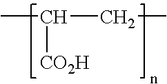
CC(CC)[CO2H]
